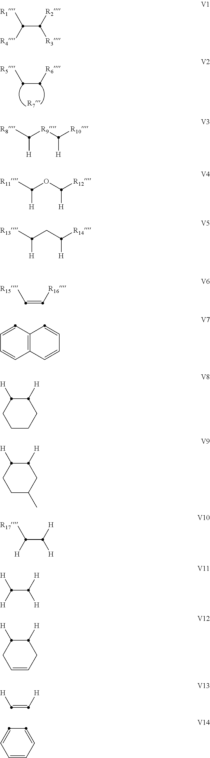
[R5]CC[R6].[R4]C([R1])C([R3])[R2].[R8]C([R9]C([R10])[H])[H].[R11]C(OC([R12])[H])[H].[R13]C(CC([R14])[H])[H].[R16]C=C[R15].C1=CC2=C(C=C1)C=CC=C2.C1CCC([H])C([H])C1.C1C(C)CC([H])C([H])C1.[H]C([R17])C([H])[H].[H]C([H])C([H])[H].C1=CCC([H])C([H])C1.[H]C=C[H].C1=CC=CC=C1
